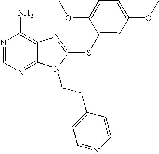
N1=CN=C2C(=C1N)N=C(SC1=CC(OC)=CC=C1OC)N2CCC1=CC=NC=C1
